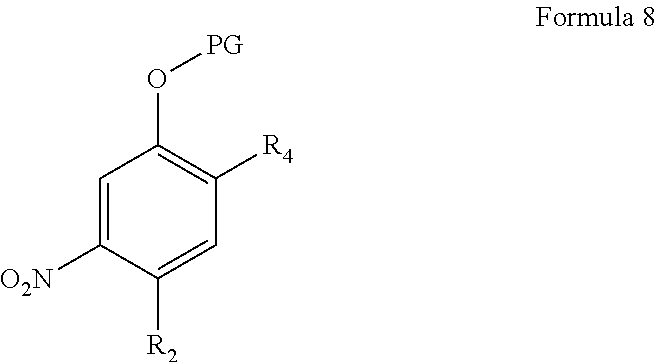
C1([R2])=CC([R4])=C(O[PG])C=C1[O2N]
